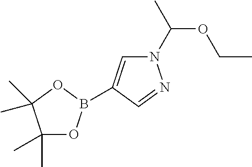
N1(C(C)OCC)C=C(B2OC(C)(C)C(C)(C)O2)C=N1
